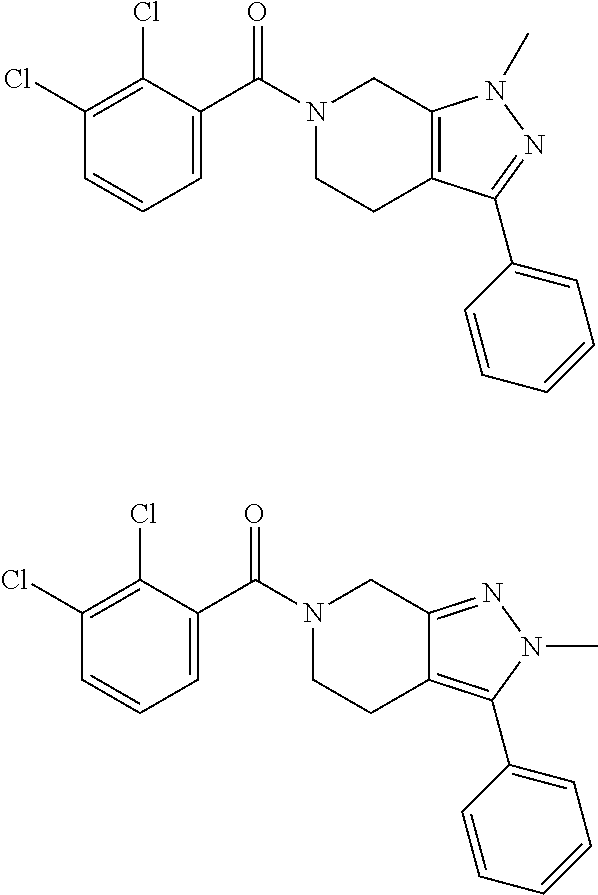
C1=C(C(N2CCC3=C(C2)N(C)N=C3C2=CC=CC=C2)=O)C(Cl)=C(Cl)C=C1.C1=C(C(N2CCC3=C(C4=CC=CC=C4)N(C)N=C3C2)=O)C(Cl)=C(Cl)C=C1
